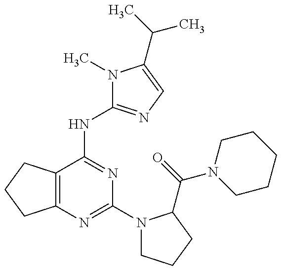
C12=C(C(NC3=NC=C(C(C)C)N3C)=NC(N3CCCC3C(=O)N3CCCCC3)=N1)CCC2
